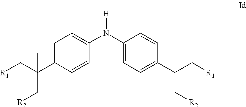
C1(N(C2=CC=C(C(C[R1])(C[R2])C)C=C2)[H])=CC=C(C(C[R1])(C[R2])C)C=C1
